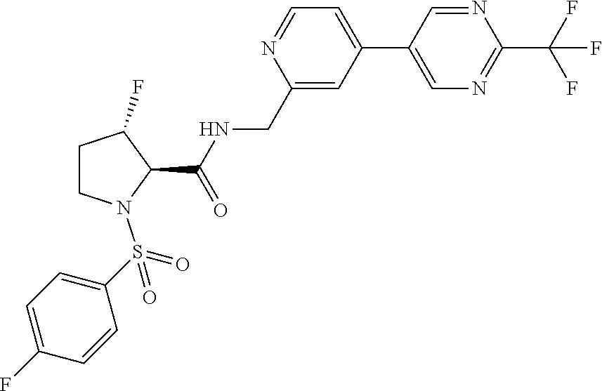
C(C1=CC(C2=CN=C(C(F)(F)F)N=C2)=CC=N1)NC(C1C(F)CCN1S(=O)(=O)C1=CC=C(F)C=C1)=O
